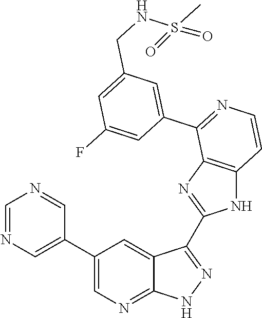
C1=NC=C(C2=CN=C3C(=C2)C(C2=NC4=C(N2)C=CN=C4C2=CC(CNS(C)(=O)=O)=CC(F)=C2)=NN3)C=N1
